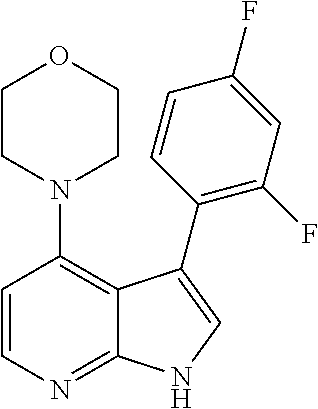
C1=CN=C2C(=C1N1CCOCC1)C(C1=C(F)C=C(F)C=C1)=CN2
